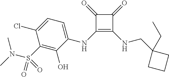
C1(=O)C(NC2=CC=C(Cl)C(S(N(C)C)(=O)=O)=C2O)=C(NCC2(CC)CCC2)C1=O
